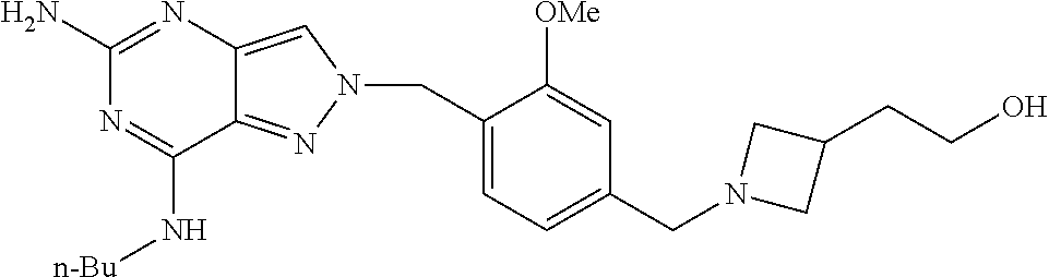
N1=C(N)N=C(N[n-Bu])C2=NN(CC3=CC=C(CN4CC(CCO)C4)C=C3[OMe])C=C12
